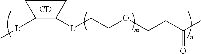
[CD].C1([L]C)C([L]CCOCCC(C)=O)CC1
